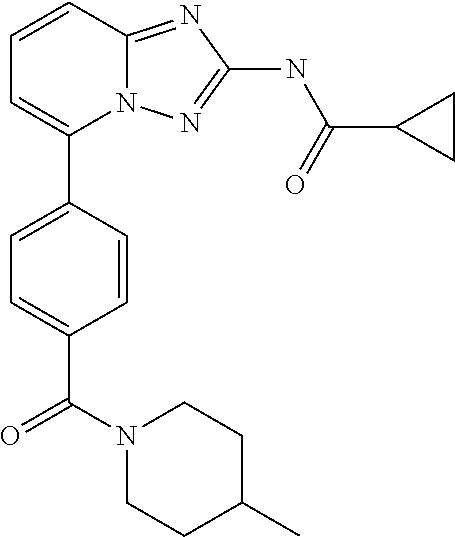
C1=CC2=NC(NC(C3CC3)=O)=NN2C(C2=CC=C(C(N3CCC(C)CC3)=O)C=C2)=C1
